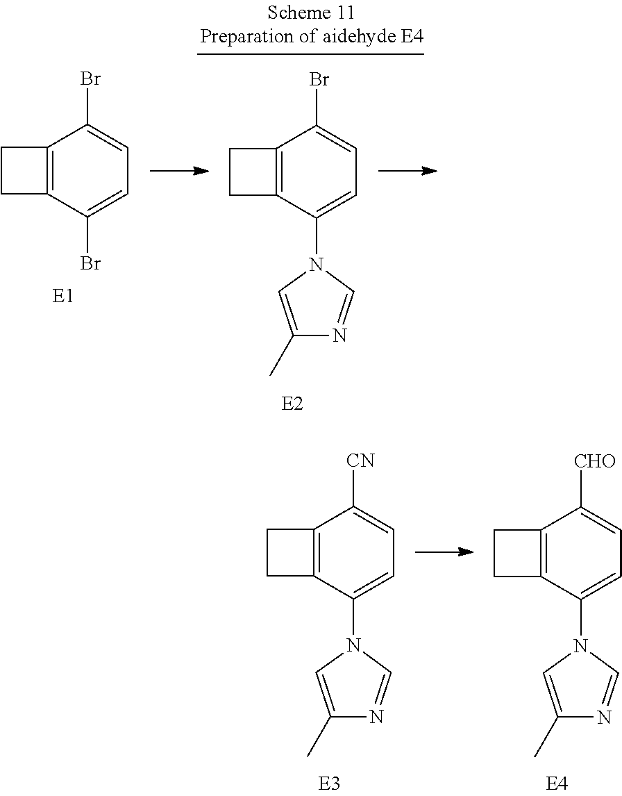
C12=C(C(N3C=C(C)N=C3)=CC=C1[CN])CC2.C12=C(C(N3C=C(C)N=C3)=CC=C1[CHO])CC2.C12=C(C(Br)=CC=C1Br)CC2.C12=C(C(N3C=C(C)N=C3)=CC=C1Br)CC2
